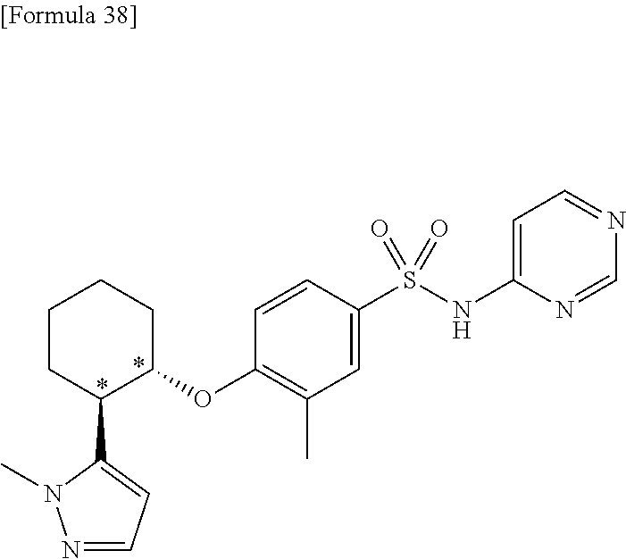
C1C(OC2=C(C)C=C(S(NC3=CC=NC=N3)(=O)=O)C=C2)C(C2=CC=NN2C)CCC1
